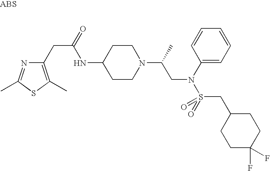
S1C(C)=C(CC(=O)NC2CCN(C(C)CN(S(=O)(CC3CCC(F)(F)CC3)=O)C3=CC=CC=C3)CC2)N=C1C
